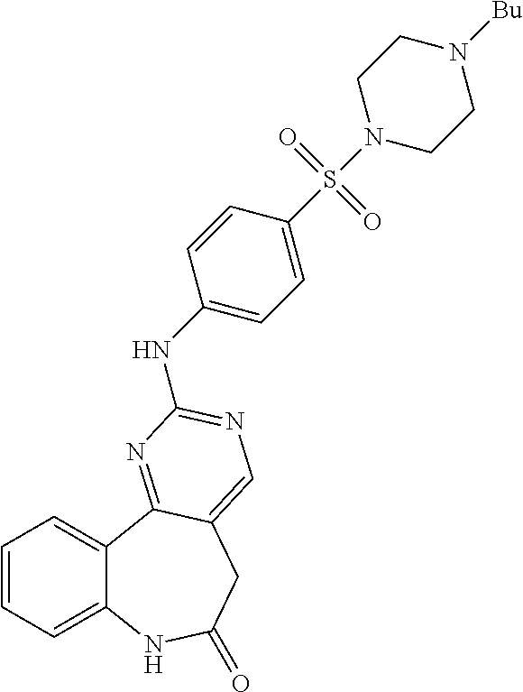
C1=CC=C2C(=C1)C1=NC(NC3=CC=C(S(N4CCN([Bu])CC4)(=O)=O)C=C3)=NC=C1CC(=O)N2
